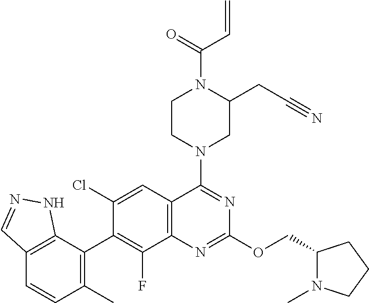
C12=C(C(C3=C(F)C4=C(C=C3Cl)C(N3CC(CC#N)N(C(C=C)=O)CC3)=NC(OCC3N(C)CCC3)=N4)=C(C)C=C1)NN=C2
